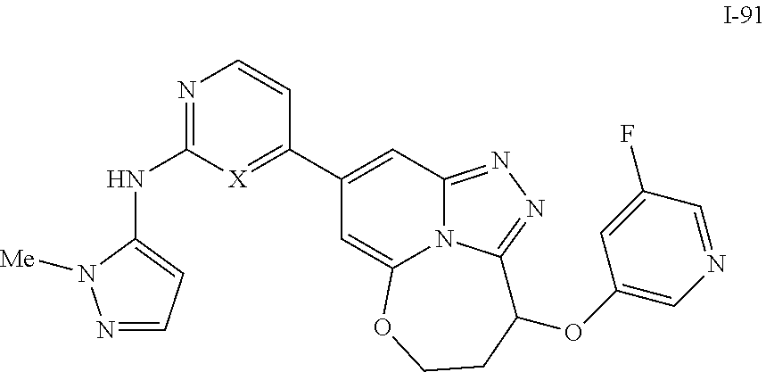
N1=CC=C(NC2=NC=CC(C3=CC4=NN=C5N4C(=C3)OCCC5OC3=CN=CC(F)=C3)=[X]2)N1[Me]
